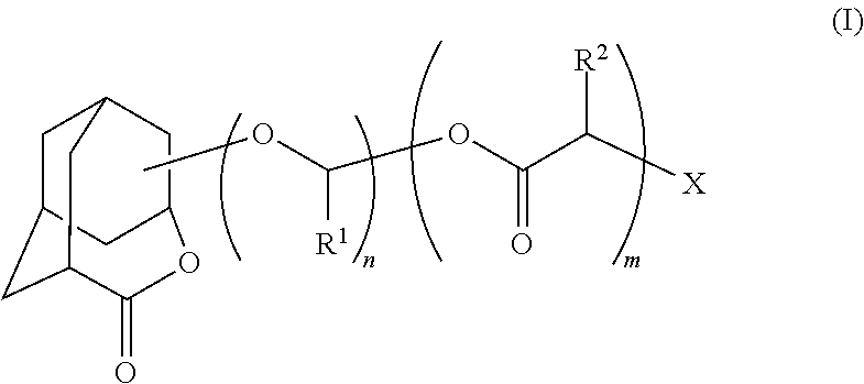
C1C2CC3C(=O)OC(CC1C3)C2.COC([R1])OC(=O)C([R2])[X]
